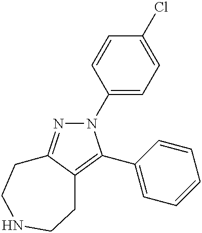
N1(C2=CC=C(Cl)C=C2)N=C2C(=C1C1=CC=CC=C1)CCNCC2
